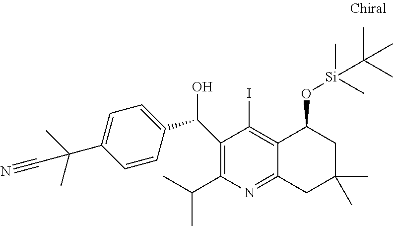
C1(C(C2=CC=C(C(C)(C)C#N)C=C2)O)=C(C(C)C)N=C2C(=C1I)C(O[Si](C)(C)C(C)(C)C)CC(C)(C)C2
